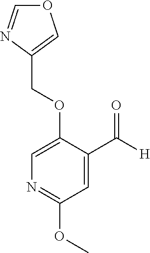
C(OC1=CN=C(OC)C=C1C([H])=O)C1=COC=N1
